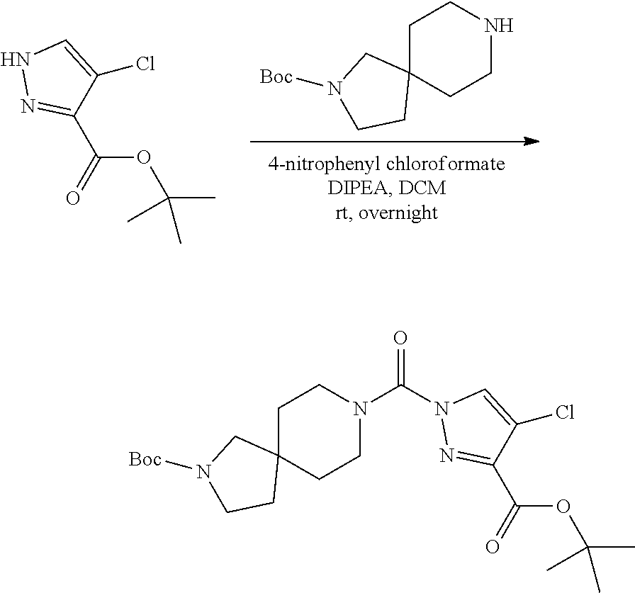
C12(CCNCC1)CN([Boc])CC2.N1N=C(C(=O)OC(C)(C)C)C(Cl)=C1.C(=O)(OC(C)(C)C)C1=NN(C(N2CCC3(CC2)CN([Boc])CC3)=O)C=C1Cl
